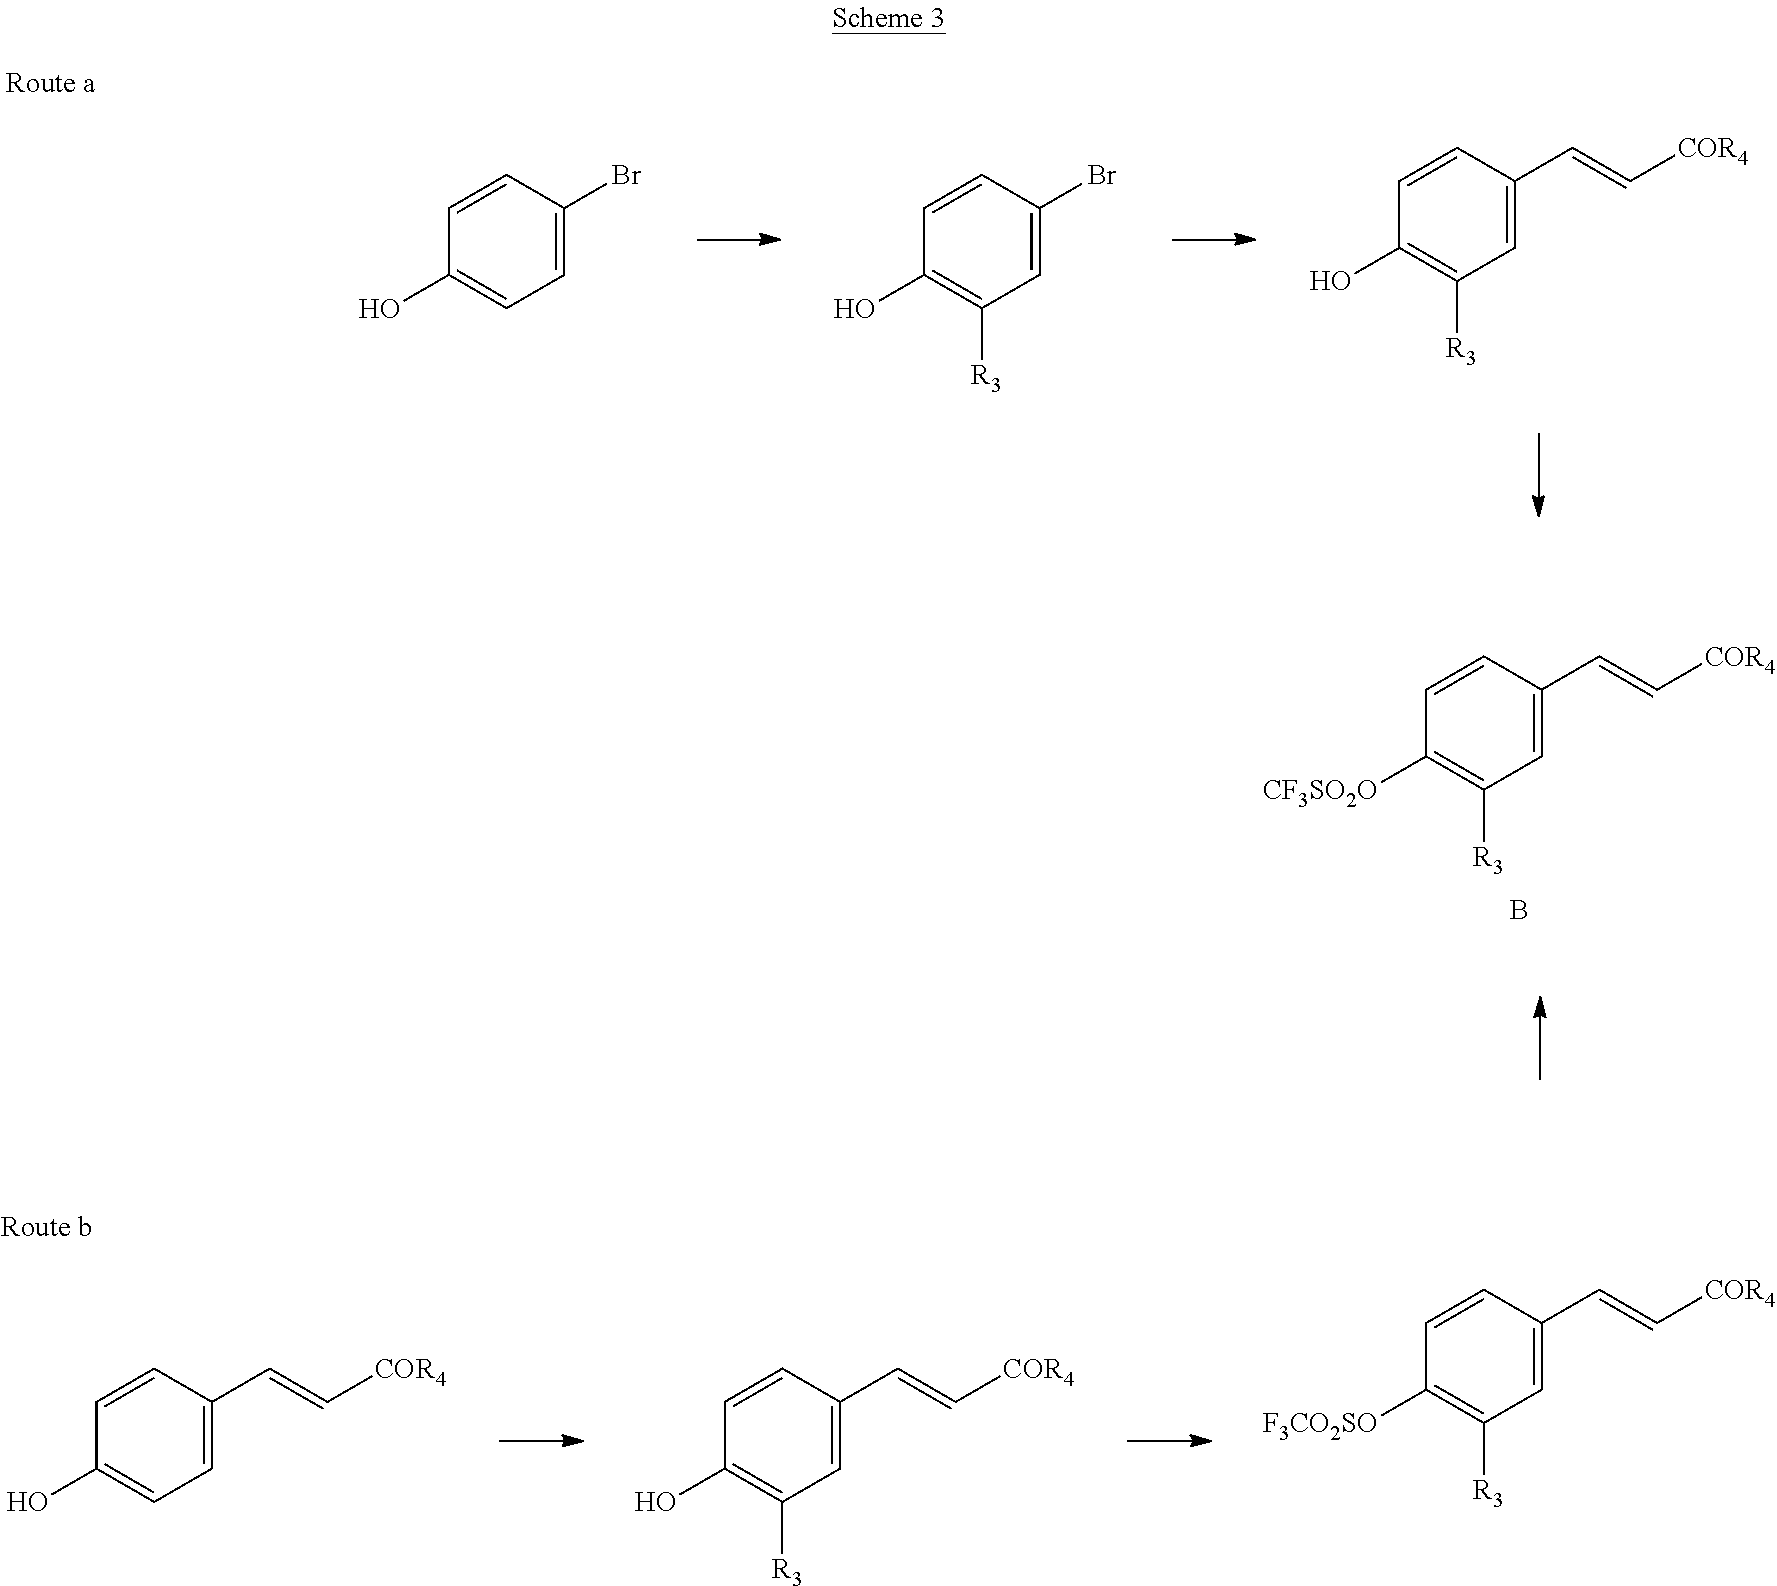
C1=C(Br)C=CC(O)=C1.C1=C(Br)C=CC(O)=C1[R3].C1=C(C=C[COR4])C=CC(O)=C1[R3].C1=C(C=C[COR4])C=CC([CF3SO2O])=C1[R3].B.C1=C(C=C[COR4])C=CC([F3CO2SO])=C1[R3].C1=C(C=C[COR4])C=CC(O)=C1.C1=C(C=C[COR4])C=CC(O)=C1[R3]
